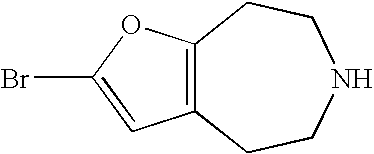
C12=C(OC(Br)=C1)CCNCC2
